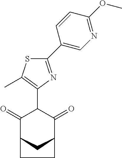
C1(=O)C2CC(C(=O)C1C1=C(C)SC(C3=CN=C(OC)C=C3)=N1)CC2
